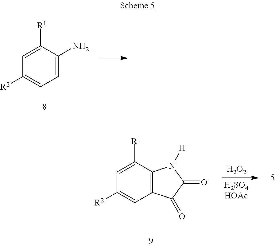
C1=C(N)C([R1])=CC([R2])=C1.C12=C(C([R1])=CC([R2])=C1)N([H])C(=O)C2=O.[H2O2]
